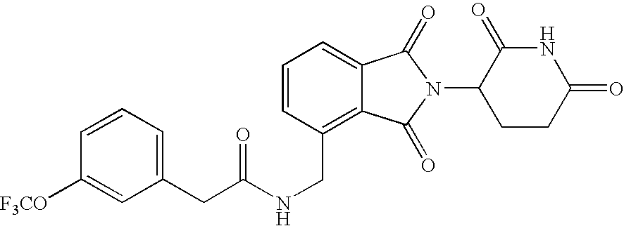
C1=CC(CNC(CC2=CC=CC([F3CO])=C2)=O)=C2C(=C1)C(=O)N(C1CCC(=O)NC1=O)C2=O
